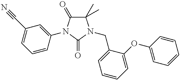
C1(C)(C)C(=O)N(C2=CC(C#N)=CC=C2)C(=O)N1CC1=CC=CC=C1OC1=CC=CC=C1
